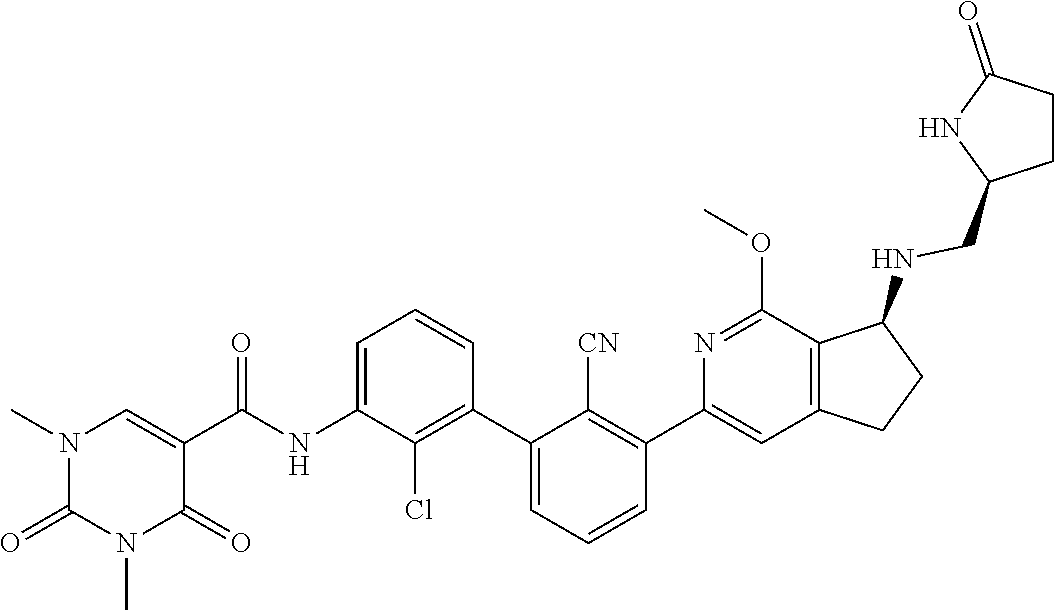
CN1C(=O)N(C)C=C(C(NC2=CC=CC(C3=CC=CC(C4=CC5=C(C(NCC6NC(=O)CC6)CC5)C(OC)=N4)=C3[CN])=C2Cl)=O)C1=O
